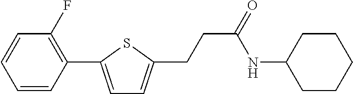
C1=CC(C2=CC=C(CCC(=O)NC3CCCCC3)S2)=C(F)C=C1
